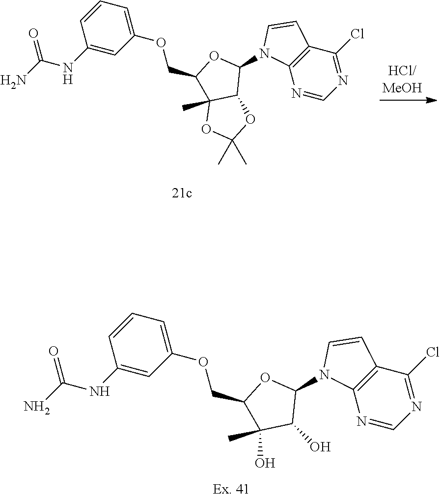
N1=CN=C(Cl)C2=C1N(C1OC(COC3=CC=CC(NC(N)=O)=C3)C3(C)C1OC(C)(C)O3)C=C2.N1=CN=C(Cl)C2=C1N(C1OC(COC3=CC=CC(NC(N)=O)=C3)C(O)(C)C1O)C=C2
